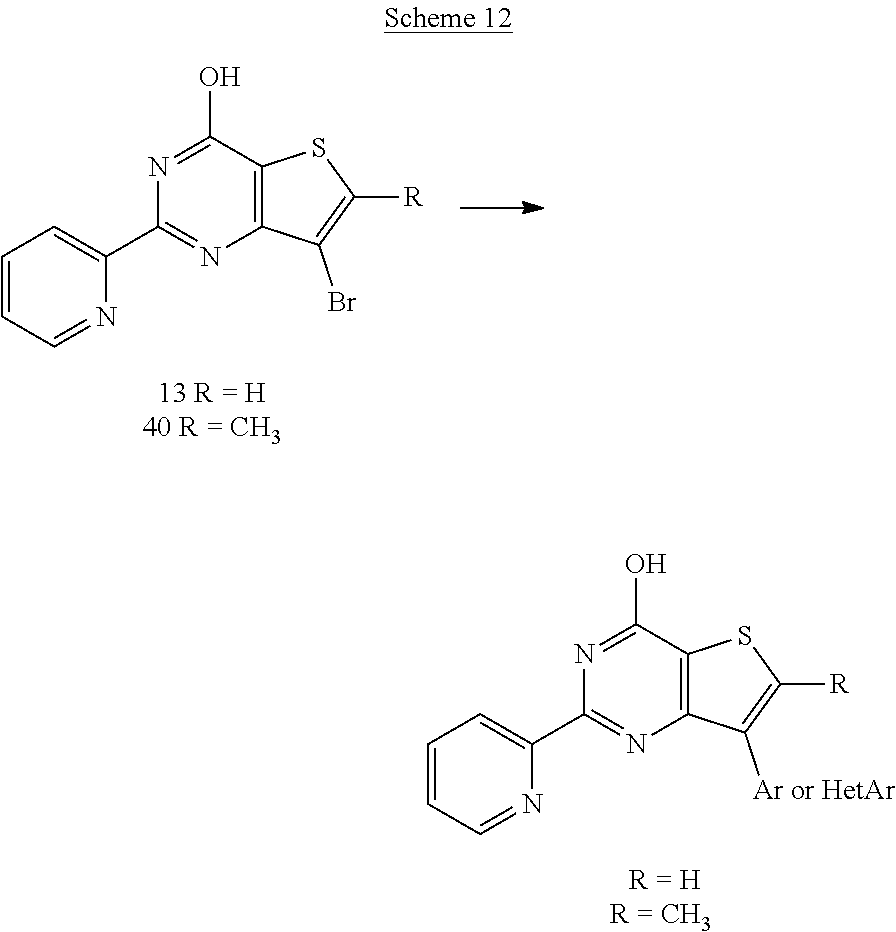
C12=C(C(O)=NC(C3=CC=CC=N3)=N1)SC([R])=C2Br.C12=C(C(O)=NC(C3=CC=CC=N3)=N1)SC([R])=C2[Ar or HetAr]
